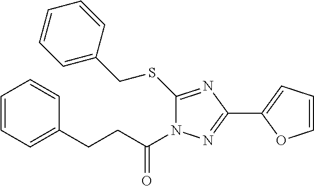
C1(SCC2=CC=CC=C2)=NC(C2=CC=CO2)=NN1C(CCC1=CC=CC=C1)=O
